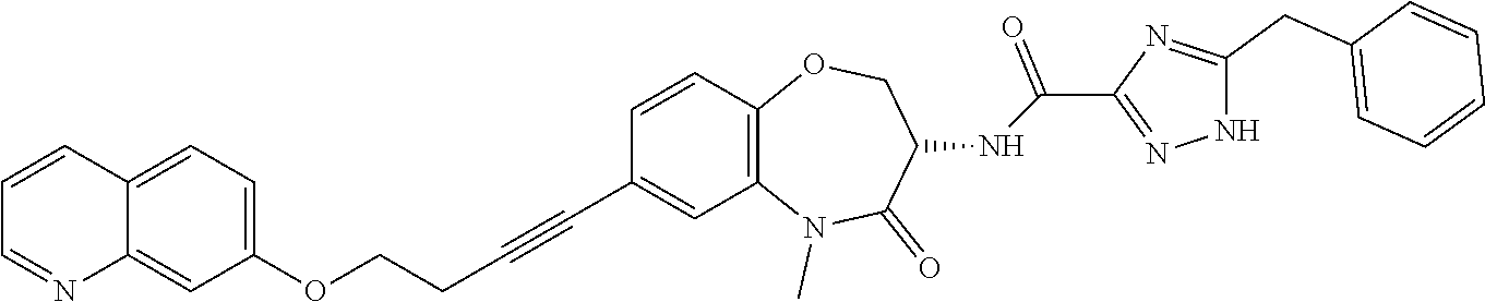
C12=C(N(C)C(=O)C(NC(C3=NNC(CC4=CC=CC=C4)=N3)=O)CO1)C=C(C#CCCOC1=CC=C3C(=C1)N=CC=C3)C=C2
